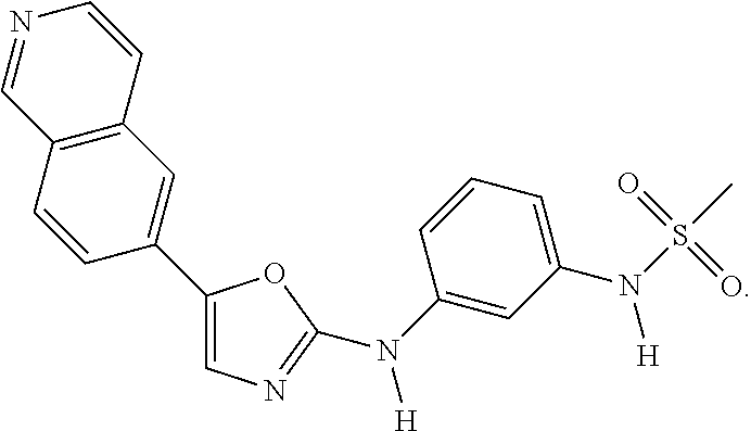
C1(C2=CC3=C(C=C2)C=NC=C3)=CN=C(N(C2=CC(N(S(C)(=O)=O)[H])=CC=C2)[H])O1
